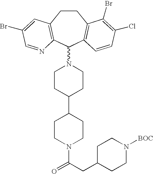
C1CC2=C(C(N3CCC(C4CCN(C(CC5CCN([BOC])CC5)=O)CC4)CC3)C3=C1C(Br)=C(Cl)C=C3)N=CC(Br)=C2
